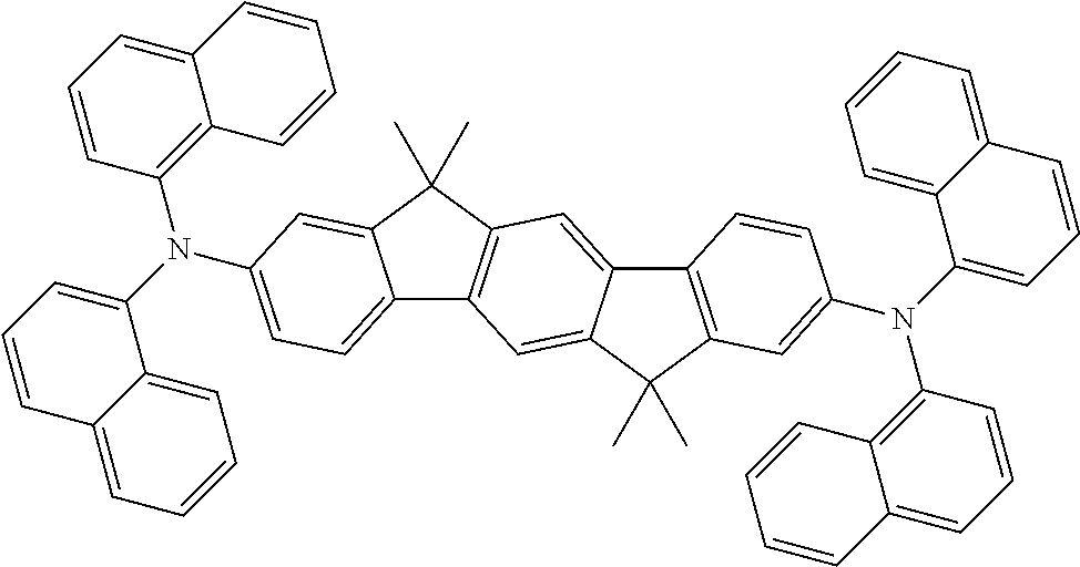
C12=CC=CC(N(C3=CC=CC4=CC=CC=C34)C3=CC=C4C5=C(C(C)(C)C4=C3)C=C3C(=C5)C(C)(C)C4=C3C=CC(N(C3=CC=CC5=CC=CC=C35)C3=C5C(=CC=C3)C=CC=C5)=C4)=C1C=CC=C2
